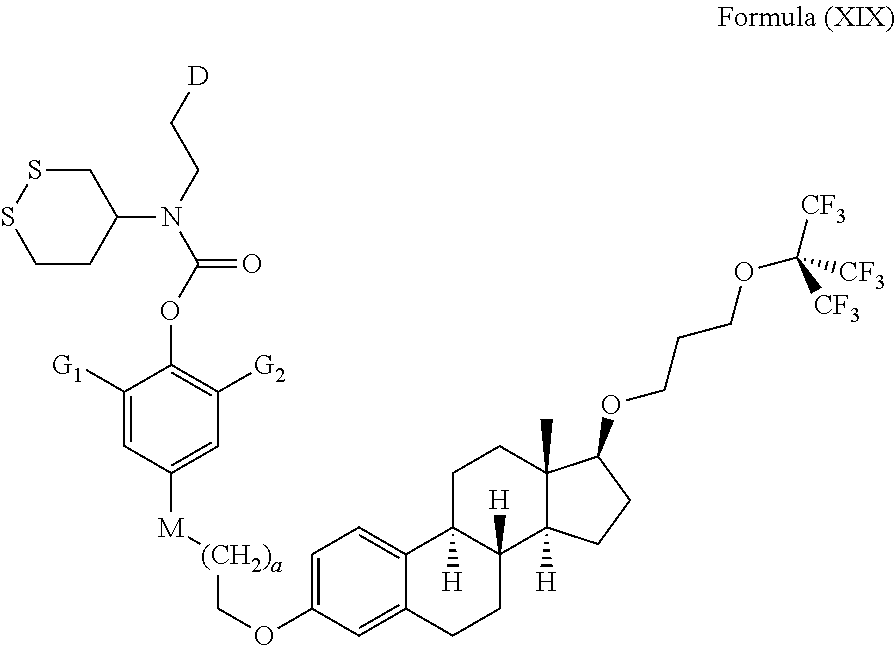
[M]([(CH2)a]COC1=CC=C2C(=C1)CCC1([H])C2([H])CCC2(C)C1([H])CCC2OCCCOC([CF3])([CF3])[CF3])C1=CC([G2])=C(OC(N(C2CSSCC2)CC[D])=O)C([G1])=C1
